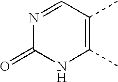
C1(C)=C(C)C=NC(=O)N1
